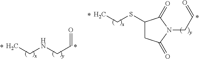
C(NCC=O)C.C(SC1CC(=O)N(CC=O)C1=O)C
